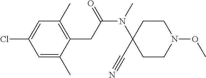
C1=C(C)C(CC(N(C)C2(C#N)CCN(OC)CC2)=O)=C(C)C=C1Cl
